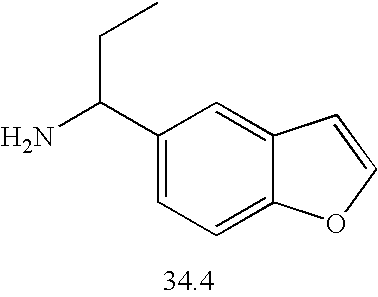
C1(C(N)CC)=CC=C2C(=C1)C=CO2
